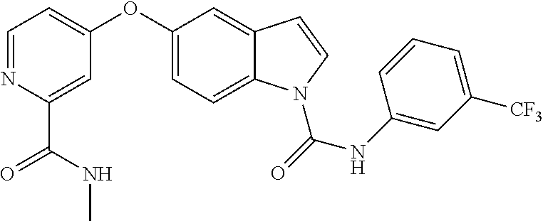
C1=NC(C(NC)=O)=CC(OC2=CC=C3C(=C2)C=CN3C(NC2=CC([CF3])=CC=C2)=O)=C1
